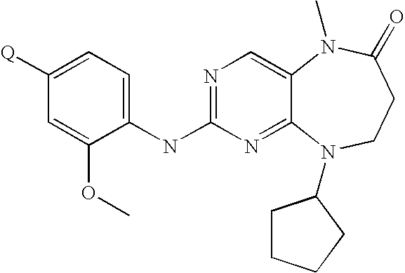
C1([Q])=CC=C(NC2=NC=C3C(=N2)N(C2CCCC2)CCC(=O)N3C)C(OC)=C1
